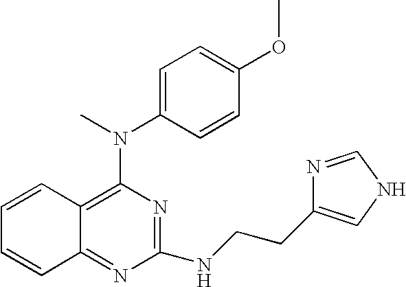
N(C1=C2C(=NC(NCCC3=CNC=N3)=N1)C=CC=C2)(C)C1=CC=C(OC)C=C1
